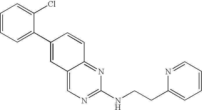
C1=CC=C(C2=CC3=CN=C(NCCC4=CC=CC=N4)N=C3C=C2)C(Cl)=C1
